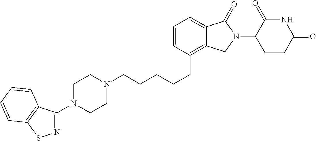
C(CCCC1=C2C(=CC=C1)C(=O)N(C1C(=O)NC(=O)CC1)C2)CN1CCN(C2=NSC3=C2C=CC=C3)CC1
